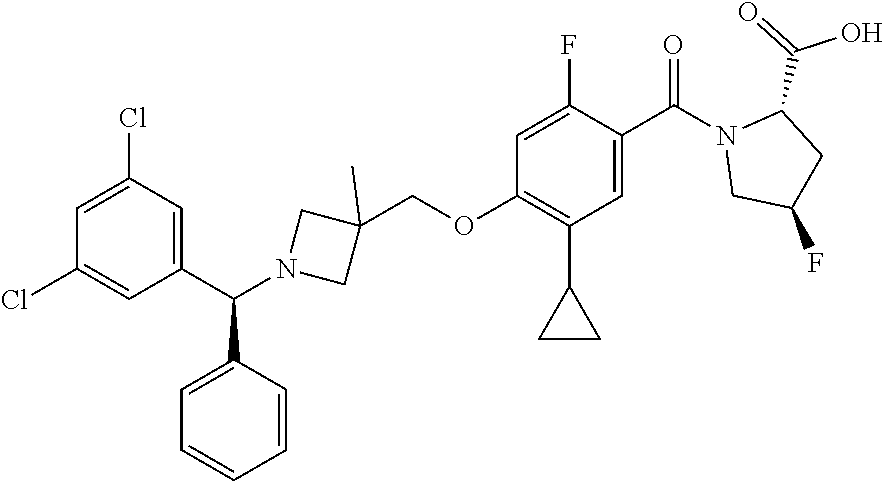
N1(C(C2=CC(C3CC3)=C(OCC3(C)CN(C(C4=CC(Cl)=CC(Cl)=C4)C4=CC=CC=C4)C3)C=C2F)=O)CC(F)CC1C(O)=O
